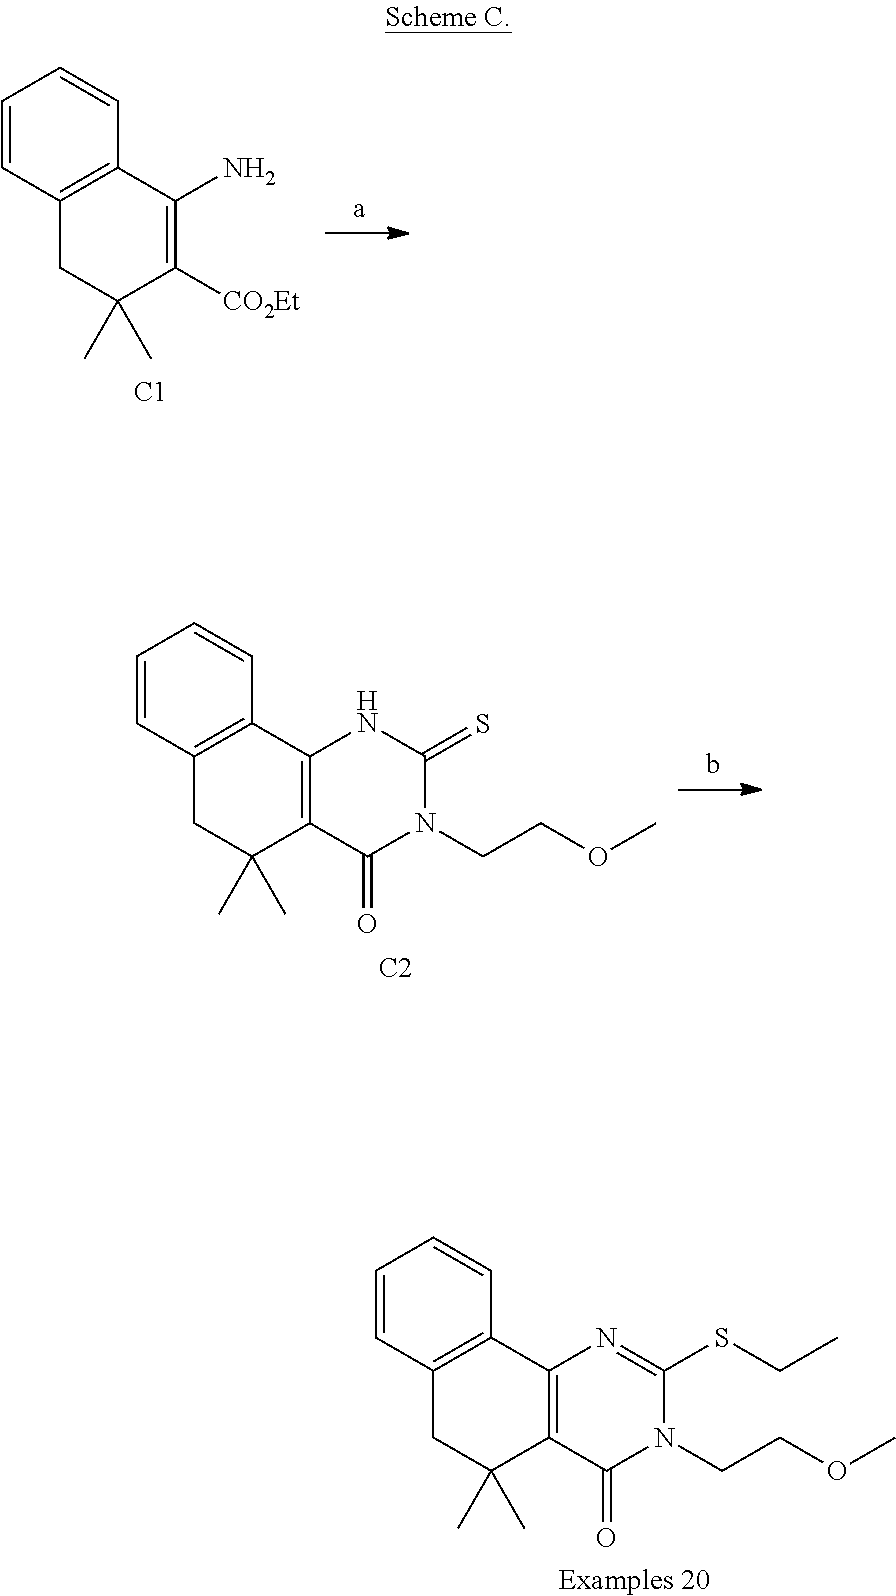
C1=CC2=C(C=C1)C(N)=C([CO2Et])C(C)(C)C2.[C1].C1=CC2=C(C=C1)C1=C(C(C)(C)C2)C(=O)N(CCOC)C(SCC)=N1.[Examples 20].C1=CC2=C(C=C1)C1=C(C(C)(C)C2)C(=O)N(CCOC)C(=S)N1.[C2]
